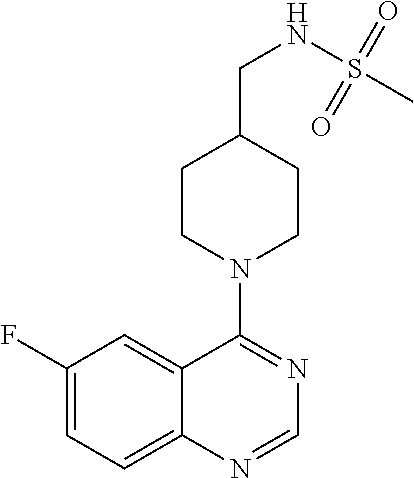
C1(F)=CC=C2C(=C1)C(N1CCC(CNS(C)(=O)=O)CC1)=NC=N2
